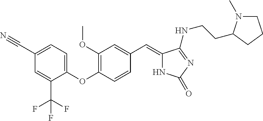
C1(C#N)=CC=C(OC2=C(OC)C=C(C=C3NC(=O)N=C3NCCC3N(C)CCC3)C=C2)C(C(F)(F)F)=C1
